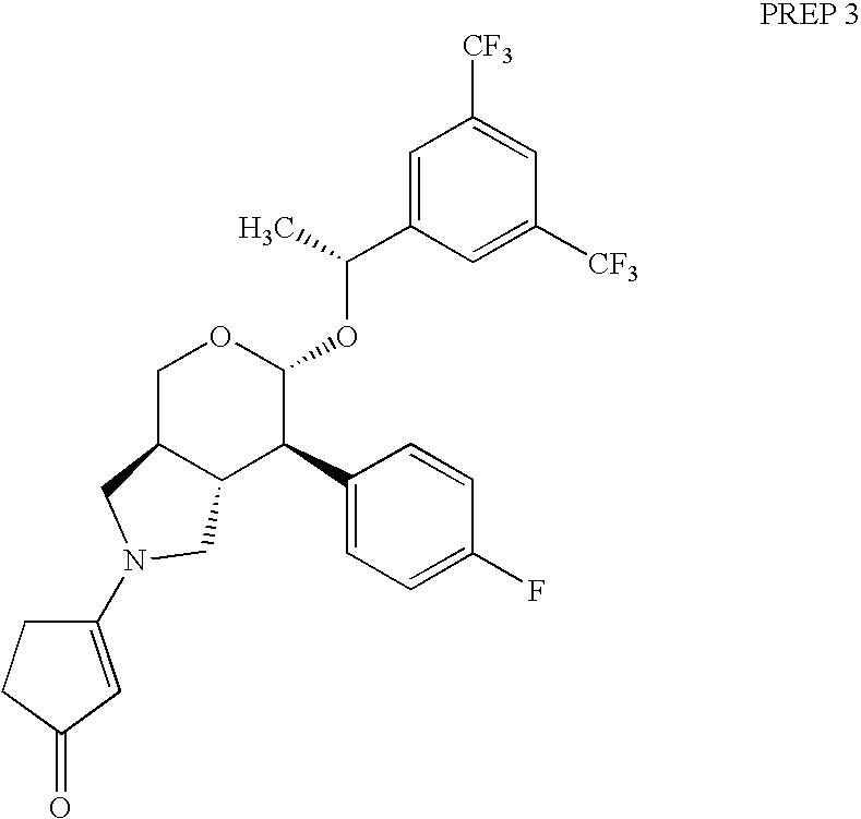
C(C1=CC([CF3])=CC([CF3])=C1)(C)OC1OCC2C(C1C1=CC=C(F)C=C1)CN(C1=CC(=O)CC1)C2
